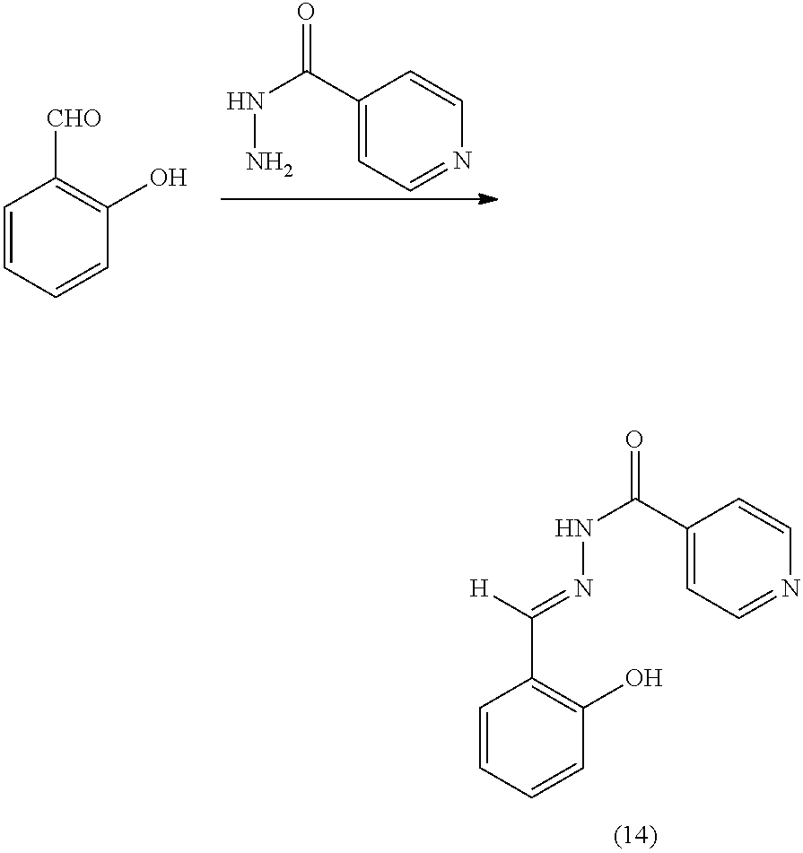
C1(C(NN)=O)=CC=NC=C1.C1=CC=CC([CHO])=C1O.C1=CC=CC(C([H])=NNC(C2=CC=NC=C2)=O)=C1O
